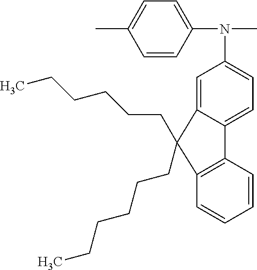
C1=CC(N(C2=CC=C3C(=C2)C(CCCCCC)(CCCCCC)C2=C3C=CC=C2)C)=CC=C1C
